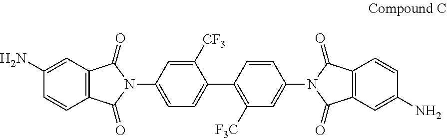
NC1=CC2=C(C=C1)C(=O)N(C1=CC=C(C3=C([F3C])C=C(N4C(=O)C5=C(C=C(N)C=C5)C4=O)C=C3)C([CF3])=C1)C2=O
